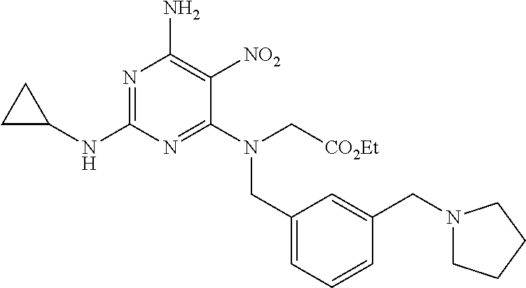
N1=C(NC2CC2)N=C(N(CC2=CC=CC(CN3CCCC3)=C2)C[CO2Et])C([NO2])=C1N
